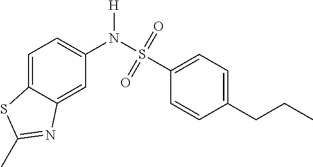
C1=C2C(=CC(N(S(C3=CC=C(CCC)C=C3)(=O)=O)[H])=C1)N=C(C)S2
